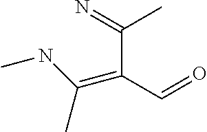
C(C(=N)C)(C=O)=C(NC)C
